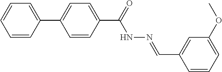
C1(C2=CC=C(C(=O)NN=CC3=CC(OC)=CC=C3)C=C2)=CC=CC=C1
